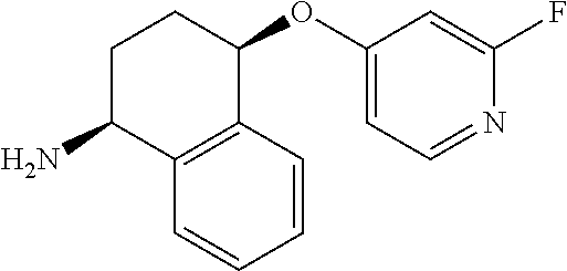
C1C(N)C2=C(C(OC3=CC=NC(F)=C3)C1)C=CC=C2
